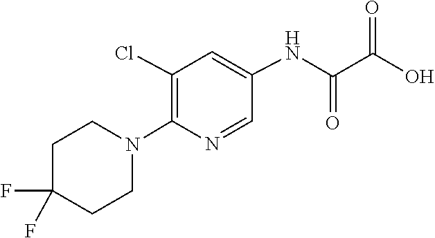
C1(F)(F)CCN(C2=C(Cl)C=C(NC(=O)C(=O)O)C=N2)CC1
